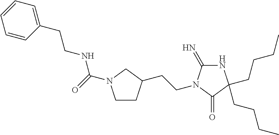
N1C(=N)N(CCC2CCN(C(=O)NCCC3=CC=CC=C3)C2)C(=O)C1(CCCC)CCCC
